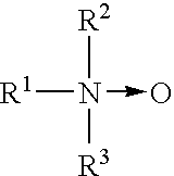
[R2]N([R1])([R3])->O
